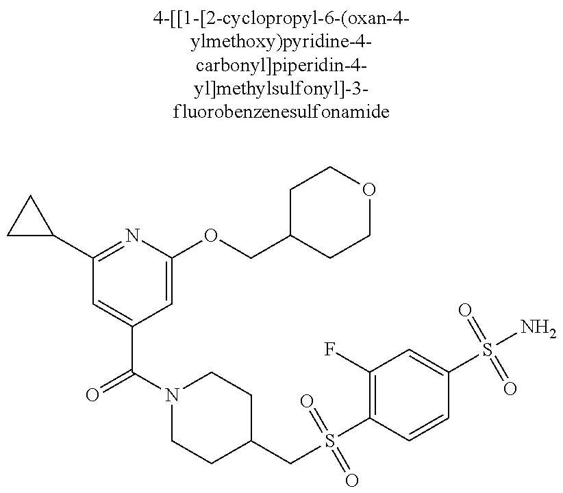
C1(C2CC2)=NC(OCC2CCOCC2)=CC(C(N2CCC(CS(C3=C(F)C=C(S(N)(=O)=O)C=C3)(=O)=O)CC2)=O)=C1
